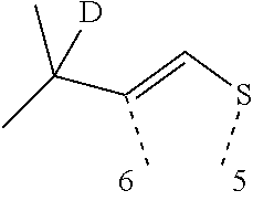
C(SC)=C(C)C(C)(C)[D]
